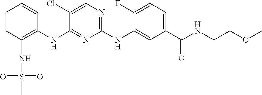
C1=CC(NS(=O)(=O)C)=C(NC2=NC(NC3=CC(C(NCCOC)=O)=CC=C3F)=NC=C2Cl)C=C1
